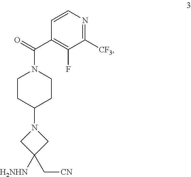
C1(F)=C(C(N2CCC(N3CC(C[CN])([H2NHN])C3)CC2)=O)C=CN=C1[CF3]
